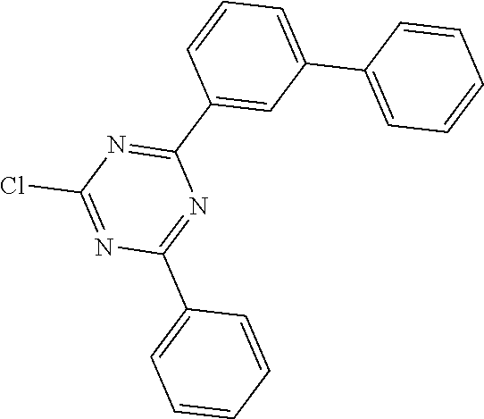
N1=C(C2=CC(C3=CC=CC=C3)=CC=C2)N=C(C2=CC=CC=C2)N=C1Cl
